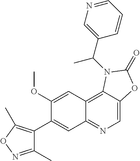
C1(OC)=CC2=C3C(=CN=C2C=C1C1=C(C)ON=C1C)OC(=O)N3C(C1=CN=CC=C1)C
